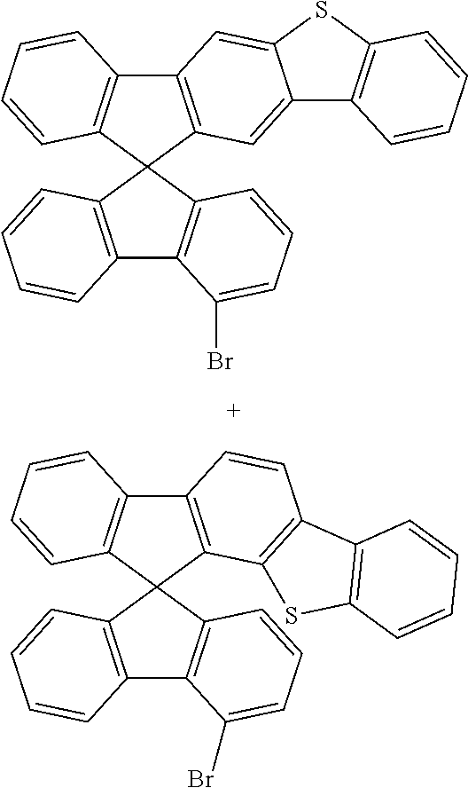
C12=C(C3=C(C=C1)C1=C(S3)C=CC=C1)C1(C3=C2C=CC=C3)C2=C(C3=C1C=CC=C3Br)C=CC=C2.C12=C(C=C3C(=C1)SC1=C3C=CC=C1)C1(C3=C2C=CC=C3)C2=C(C3=C1C=CC=C3Br)C=CC=C2
